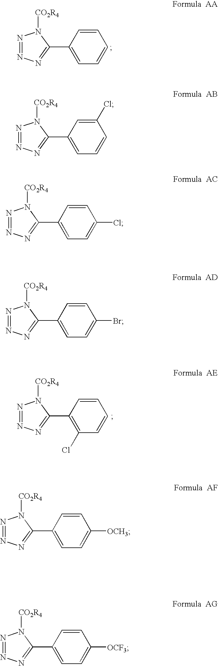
C1=CC(C2=NN=NN2[CO2R4])=CC=C1.C1=CC(C2=NN=NN2[CO2R4])=C(Cl)C=C1.C1(Cl)=CC(C2=NN=NN2[CO2R4])=CC=C1.C1=CC(C2=NN=NN2[CO2R4])=CC=C1Cl.C1=CC(C2=NN=NN2[CO2R4])=CC=C1Br.C1=CC(C2=NN=NN2[CO2R4])=CC=C1[OCH3].C1=CC(C2=NN=NN2[CO2R4])=CC=C1[OCF3]
